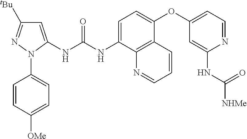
C1=C(NC(NC2=CC=C(OC3=CC=NC(NC([NHMe])=O)=C3)C3=C2N=CC=C3)=O)N(C2=CC=C([OMe])C=C2)N=C1[tBu]
